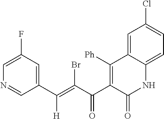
C(=C(C(C1=C([Ph])C2=CC(Cl)=CC=C2NC1=O)=O)Br)(C1=CC(F)=CN=C1)[H]
